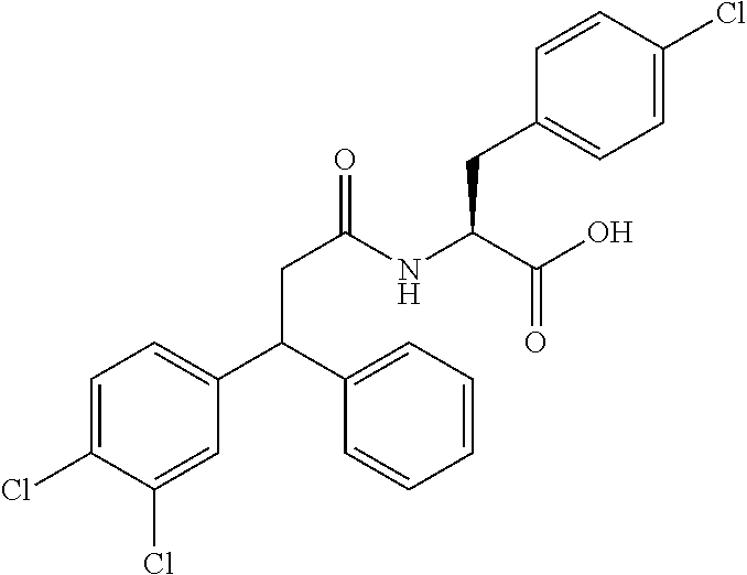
C1=C(Cl)C(Cl)=CC(C(C2=CC=CC=C2)CC(=O)NC(C(O)=O)CC2=CC=C(Cl)C=C2)=C1
